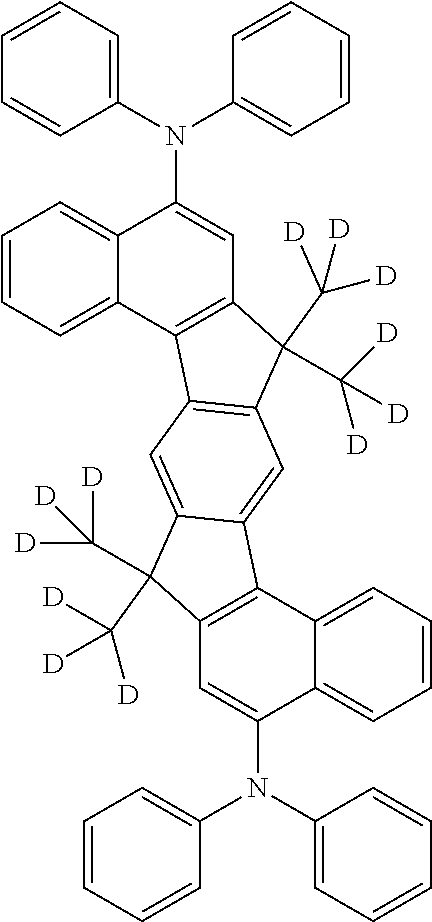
N(C1=CC2=C(C3=CC=CC=C13)C1=C(C2(C([D])([D])[D])C([D])([D])[D])C=C2C(=C1)C(C([D])([D])[D])(C([D])([D])[D])C1=C2C2=CC=CC=C2C(N(C2=CC=CC=C2)C2=CC=CC=C2)=C1)(C1=CC=CC=C1)C1=CC=CC=C1
